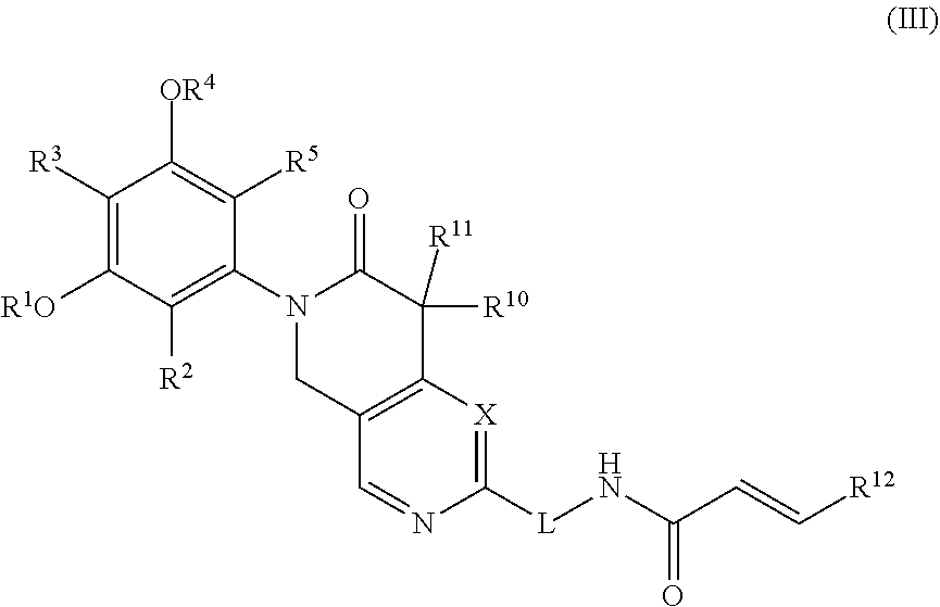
C1([R3])=C([R1O])C([R2])=C(N2CC3=C(C([R10])([R11])C2=O)[X]=C([L]NC(C=C[R12])=O)N=C3)C([R5])=C1[OR4]
